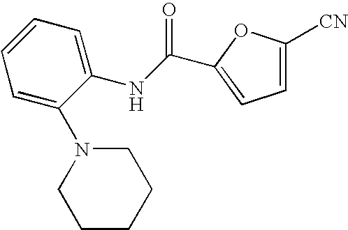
C1=C([CN])OC(C(NC2=CC=CC=C2N2CCCCC2)=O)=C1
